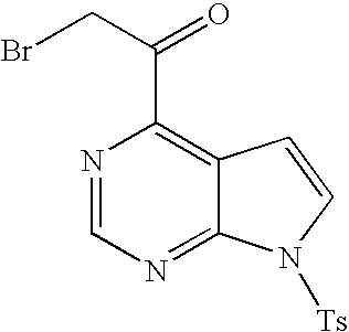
N1=CN=C2C(=C1C(CBr)=O)C=CN2[Ts]
